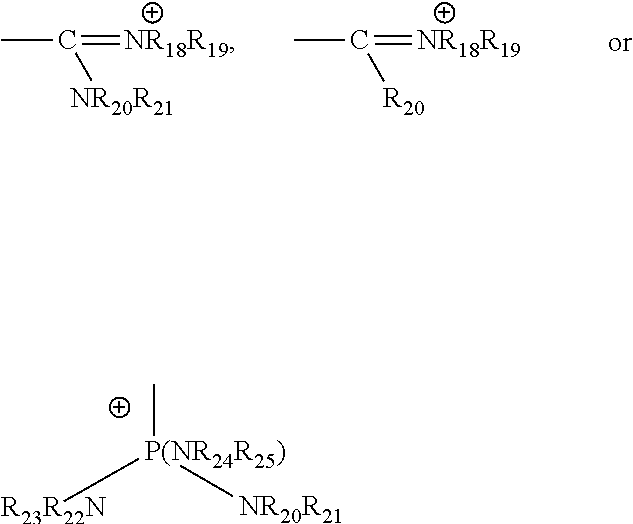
CC(=[NR18R19])[NR20R21].CC(=[NR18R19])[R20].C[P(NR24R25)]([R23R22N])[NR20R21]
